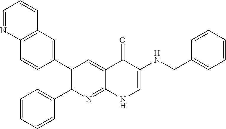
C12=C(C=C(C3=C(C4=CC=CC=C4)N=C4C(=C3)C(=O)C(NCC3=CC=CC=C3)=CN4)C=C1)C=CC=N2
